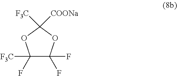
C1(F)([F3C])C(F)(F)OC([F3C])([COONa])O1
